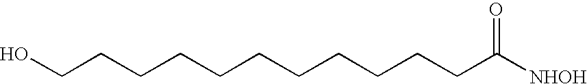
OCCCCCCCCCCCC([NHOH])=O
